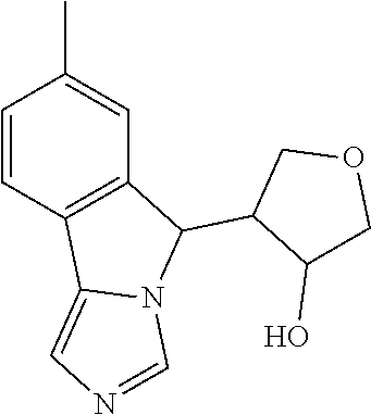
C12=C(C3=CN=CN3C1C1C(O)COC1)C=CC(C)=C2
